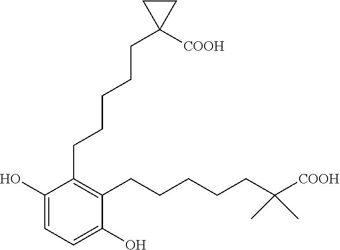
C1(CCCCCC2([COOH])CC2)=C(CCCCCC([COOH])(C)C)C(O)=CC=C1O
